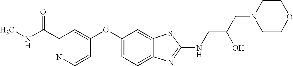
N1=C(C(=O)NC)C=C(OC2=CC=C3C(=C2)SC(NCC(CN2CCOCC2)O)=N3)C=C1
